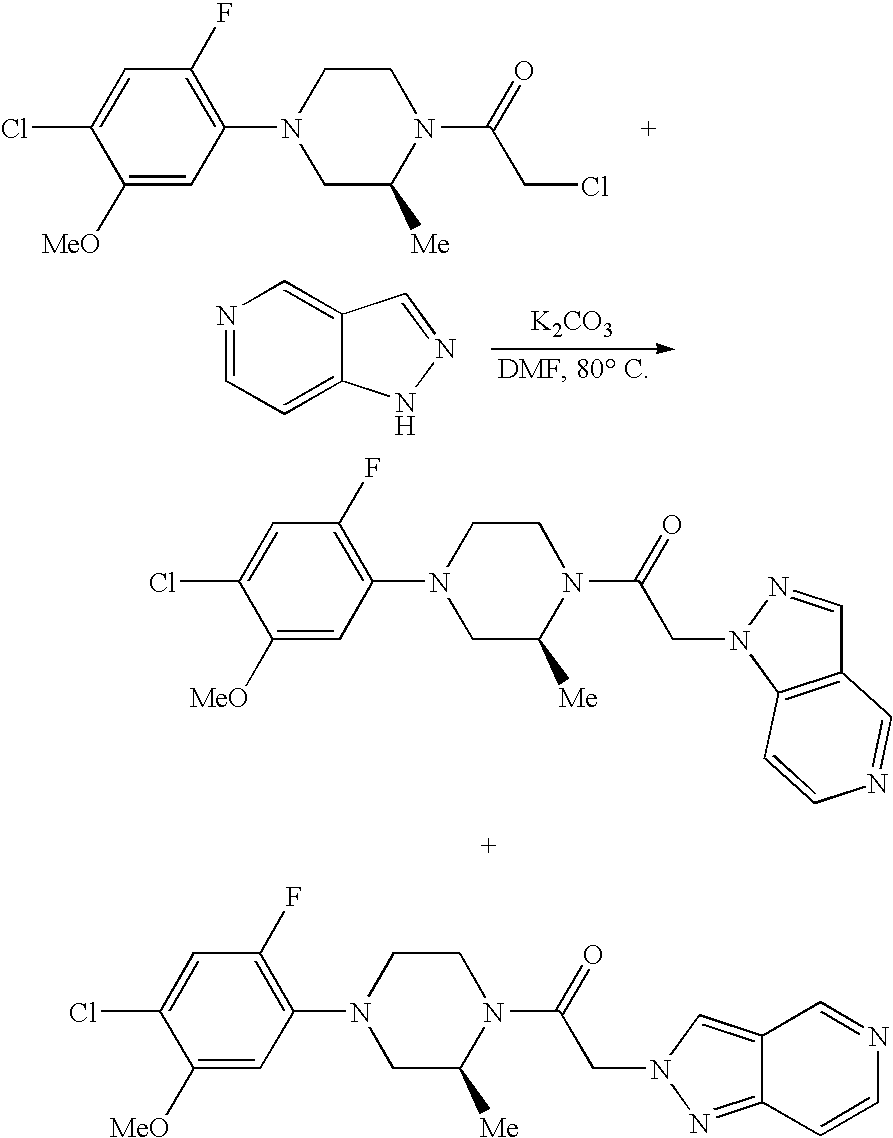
C1([MeO])=CC(N2CC([Me])N(C(=O)CCl)CC2)=C(F)C=C1Cl.N1=CC=C2C(=C1)C=NN2.[K2CO3].C1([MeO])=CC(N2CC([Me])N(C(=O)CN3N=CC4=C3C=CN=C4)CC2)=C(F)C=C1Cl.C1([MeO])=CC(N2CC([Me])N(C(=O)CN3N=C4C(=C3)C=NC=C4)CC2)=C(F)C=C1Cl
